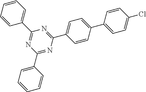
C1(C2=CC=CC=C2)=NC(C2=CC=CC=C2)=NC(C2=CC=C(C3=CC=C(Cl)C=C3)C=C2)=N1
